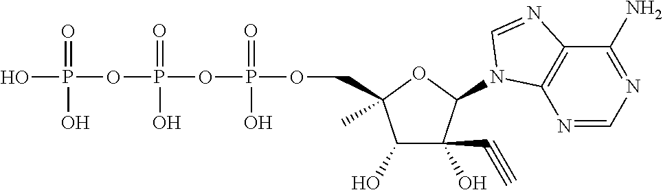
C1(O)C(O)(C#C)C(N2C3=C(C(N)=NC=N3)N=C2)OC1(C)COP(OP(OP(O)(=O)O)(=O)O)(=O)O
